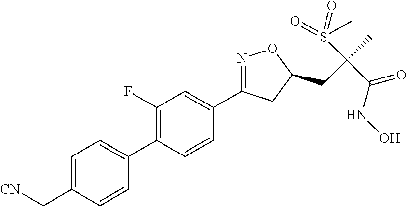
C1(C2=CC=C(C[CN])C=C2)=C(F)C=C(C2=NOC(CC(C)(S(=O)(C)=O)C(NO)=O)C2)C=C1
